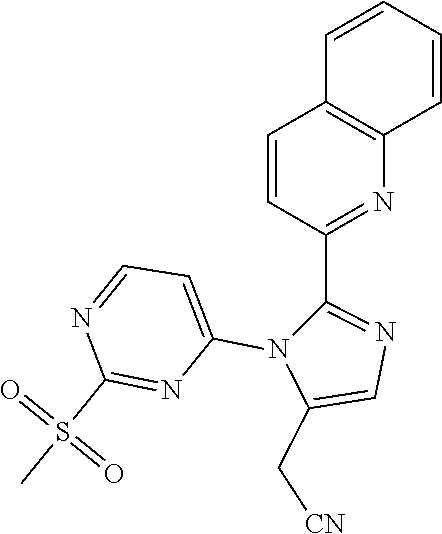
C1=CC(C2=NC=C(C[CN])N2C2=CC=NC(S(=O)(=O)C)=N2)=NC2=C1C=CC=C2
